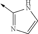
C1(->C)=NC=CN1
